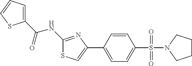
C1(NC(C2=CC=CS2)=O)=NC(C2=CC=C(S(=O)(=O)N3CCCC3)C=C2)=CS1
